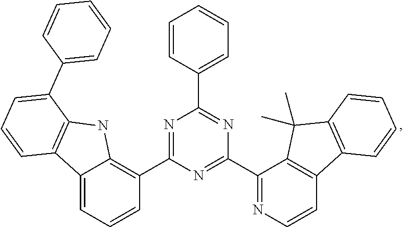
C12=CC=CC(C3=NC(C4=CC=CC=C4)=NC(C4=NC=CC5=C4C(C)(C)C4=C5C=CC=C4)=N3)=C1NC1=C2C=CC=C1C1=CC=CC=C1
